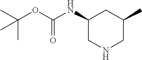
C1(NC(OC(C)(C)C)=O)CNCC(C)C1
